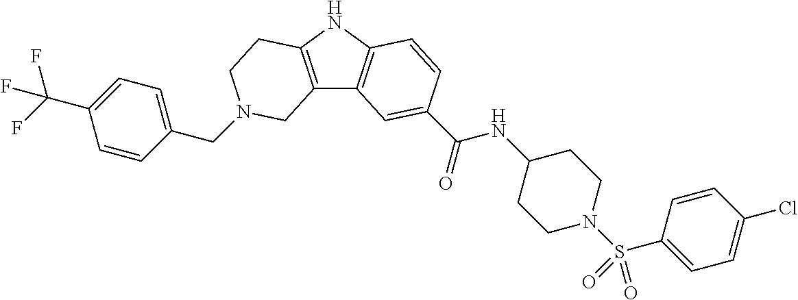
C1(CN2CCC3=C(C4=C(N3)C=CC(C(=O)NC3CCN(S(C5=CC=C(Cl)C=C5)(=O)=O)CC3)=C4)C2)=CC=C(C(F)(F)F)C=C1
